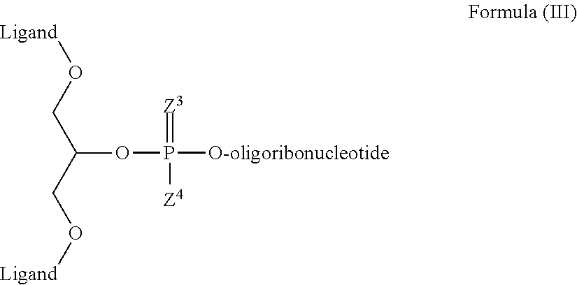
[Ligand]OCC(CO[Ligand])OP([O-oligoribonucleotide])(=[Z3])[Z4]
